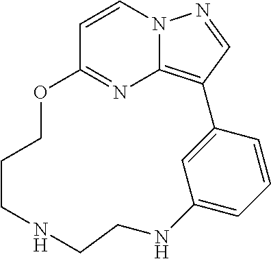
C1=CN2C3=C(C=N2)C2=CC(=CC=C2)NCCNCCCOC1=N3
